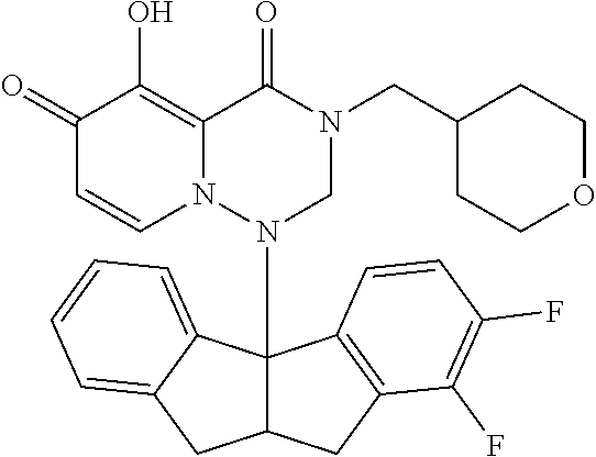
C1(=O)C=CN2C(=C1O)C(=O)N(CC1CCOCC1)CN2C12C(CC3=C1C=CC(F)=C3F)CC1=CC=CC=C21
